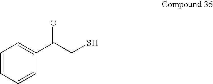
C1=CC=CC(C(CS)=O)=C1
